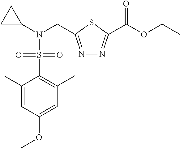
C1(C)=CC(OC)=CC(C)=C1S(N(C1CC1)CC1=NN=C(C(OCC)=O)S1)(=O)=O
